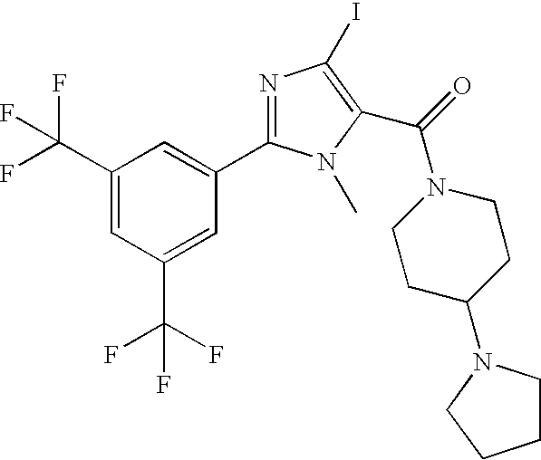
C1(C(F)(F)F)=CC(C(F)(F)F)=CC(C2=NC(I)=C(C(=O)N3CCC(N4CCCC4)CC3)N2C)=C1
